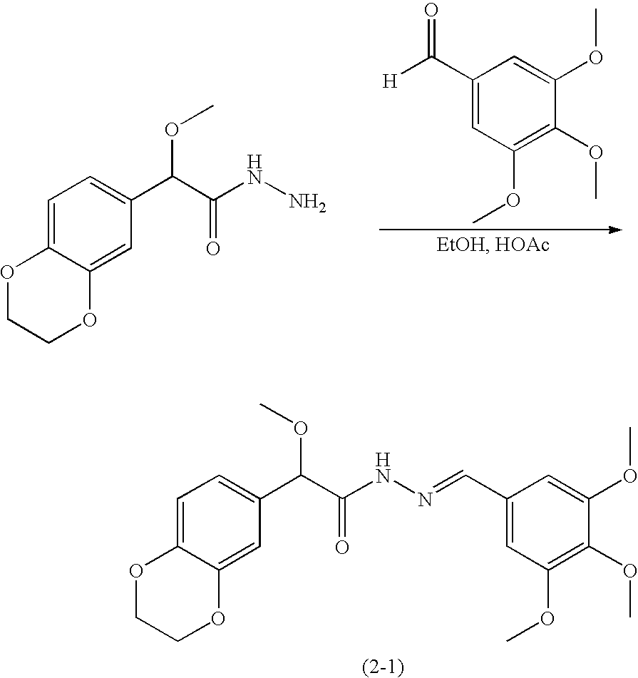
C1(C([H])=O)=CC(OC)=C(OC)C(OC)=C1.C1=C2C(=CC(C(C(NN)=O)OC)=C1)OCCO2.C1=C2C(=CC(C(C(NN=CC3=CC(OC)=C(OC)C(OC)=C3)=O)OC)=C1)OCCO2
